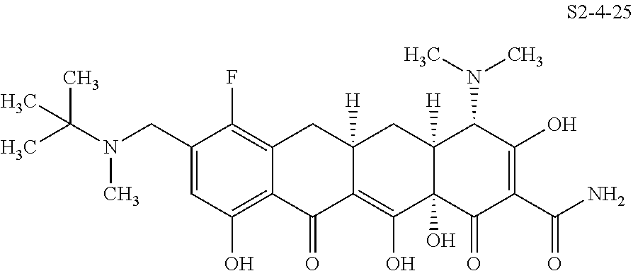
C1(CN(C(C)(C)C)C)=CC(O)=C2C(=C1F)CC1([H])CC3([H])C(O)(C(O)=C1C2=O)C(=O)C(C(N)=O)=C(O)C3N(C)C
